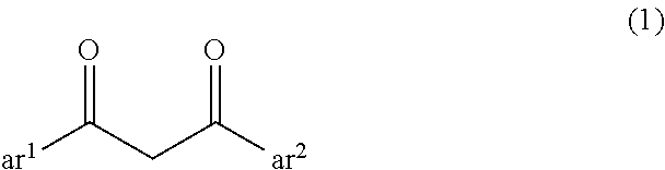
[ar1]C(CC([ar2])=O)=O
